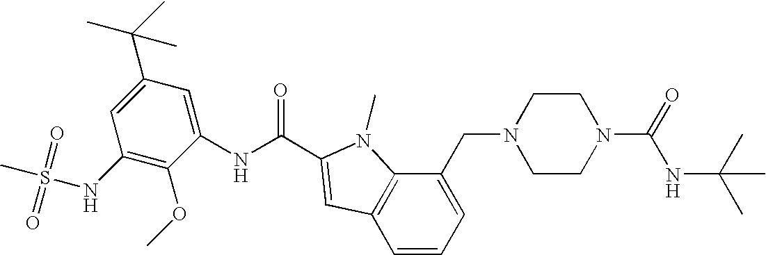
C1(NS(C)(=O)=O)=C(OC)C(NC(=O)C2=CC3=C(C(CN4CCN(C(NC(C)(C)C)=O)CC4)=CC=C3)N2C)=CC(C(C)(C)C)=C1
